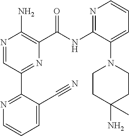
N1=CC(C2=NC=CC=C2C#N)=NC(C(NC2=NC=CC=C2N2CCC(N)(C)CC2)=O)=C1N
